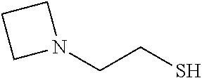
C(CN1CCC1)S
